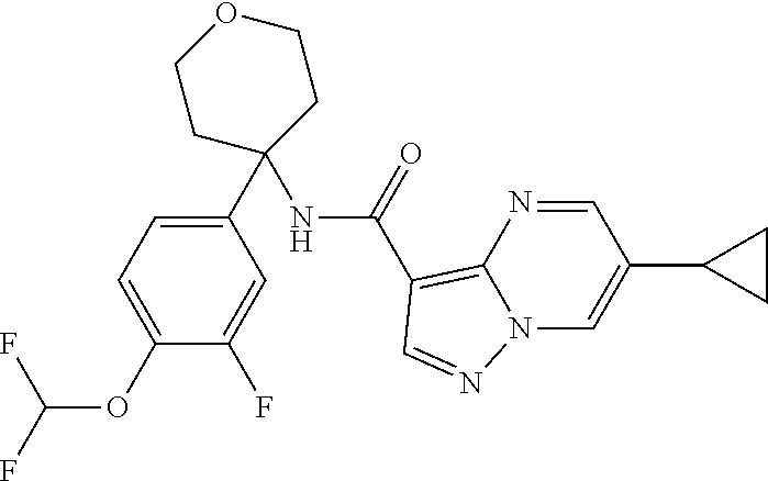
C1(C2=CC=C(OC(F)F)C(F)=C2)(NC(C2=C3N=CC(C4CC4)=CN3N=C2)=O)CCOCC1
